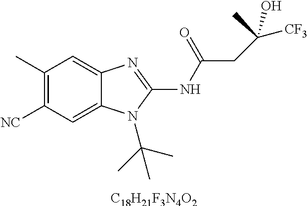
[C18H21F3N4O2].C1(C)=C([NC])C=C2C(=C1)N=C(NC(=O)CC([CF3])(C)O)N2C(C)(C)C
